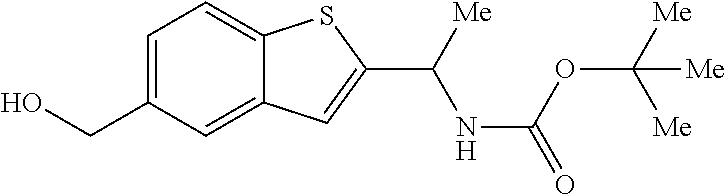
C(C1=CC=C2C(=C1)C=C(C([Me])NC(=O)OC([Me])([Me])[Me])S2)O
